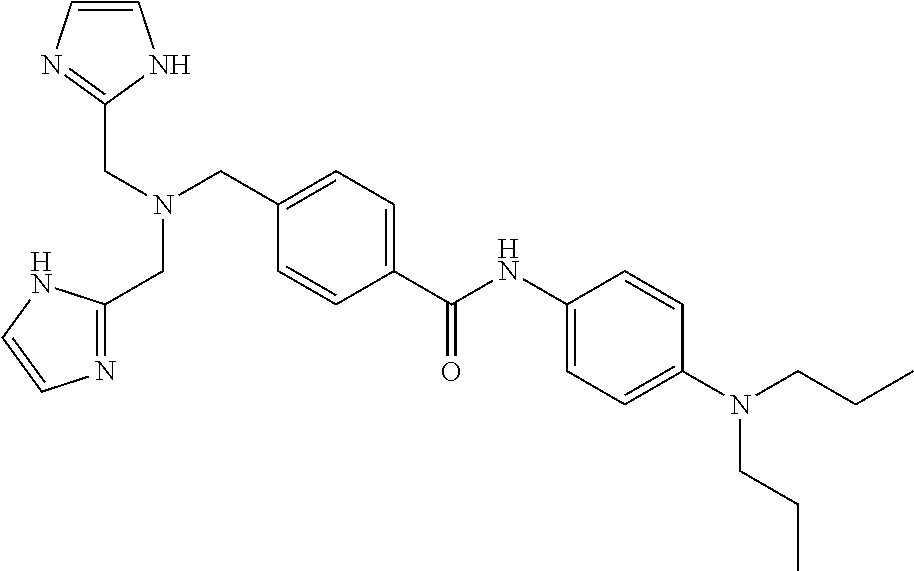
C1=CN=C(CN(CC2=CC=C(C(NC3=CC=C(N(CCC)CCC)C=C3)=O)C=C2)CC2=NC=CN2)N1
